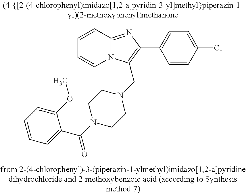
C1=CC2=NC(C3=CC=C(Cl)C=C3)=C(CN3CCN(C(C4=CC=CC=C4OC)=O)CC3)N2C=C1
